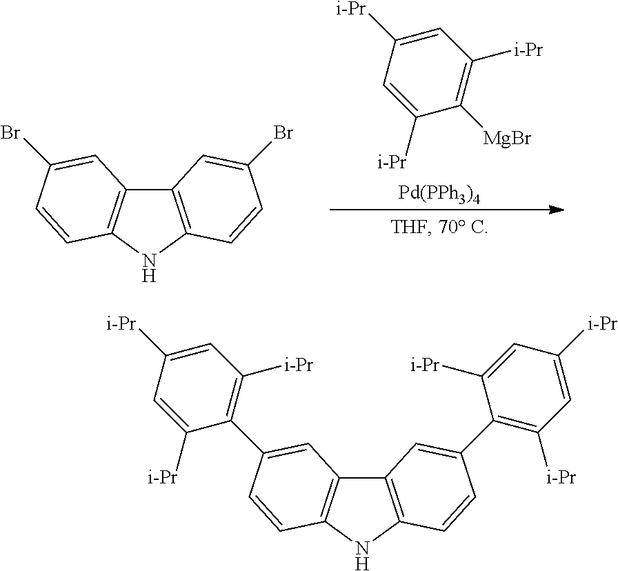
C1=C([i-Pr])C=C([i-Pr])C([MgBr])=C1[i-Pr].[Pd(PPh3)4].C12=C(NC3=C1C=C(Br)C=C3)C=CC(Br)=C2.C12=C(NC3=C1C=C(C1=C([i-Pr])C=C([i-Pr])C=C1[i-Pr])C=C3)C=CC(C1=C([i-Pr])C=C([i-Pr])C=C1[i-Pr])=C2
